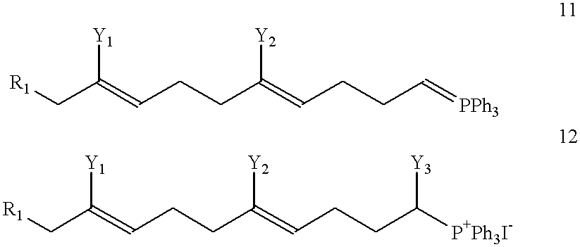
C(=CCCC(=CCCC=[PPh3])[Y2])(C[R1])[Y1].C(=CCCC(=CCCC([P+Ph3I-])[Y3])[Y2])(C[R1])[Y1]
